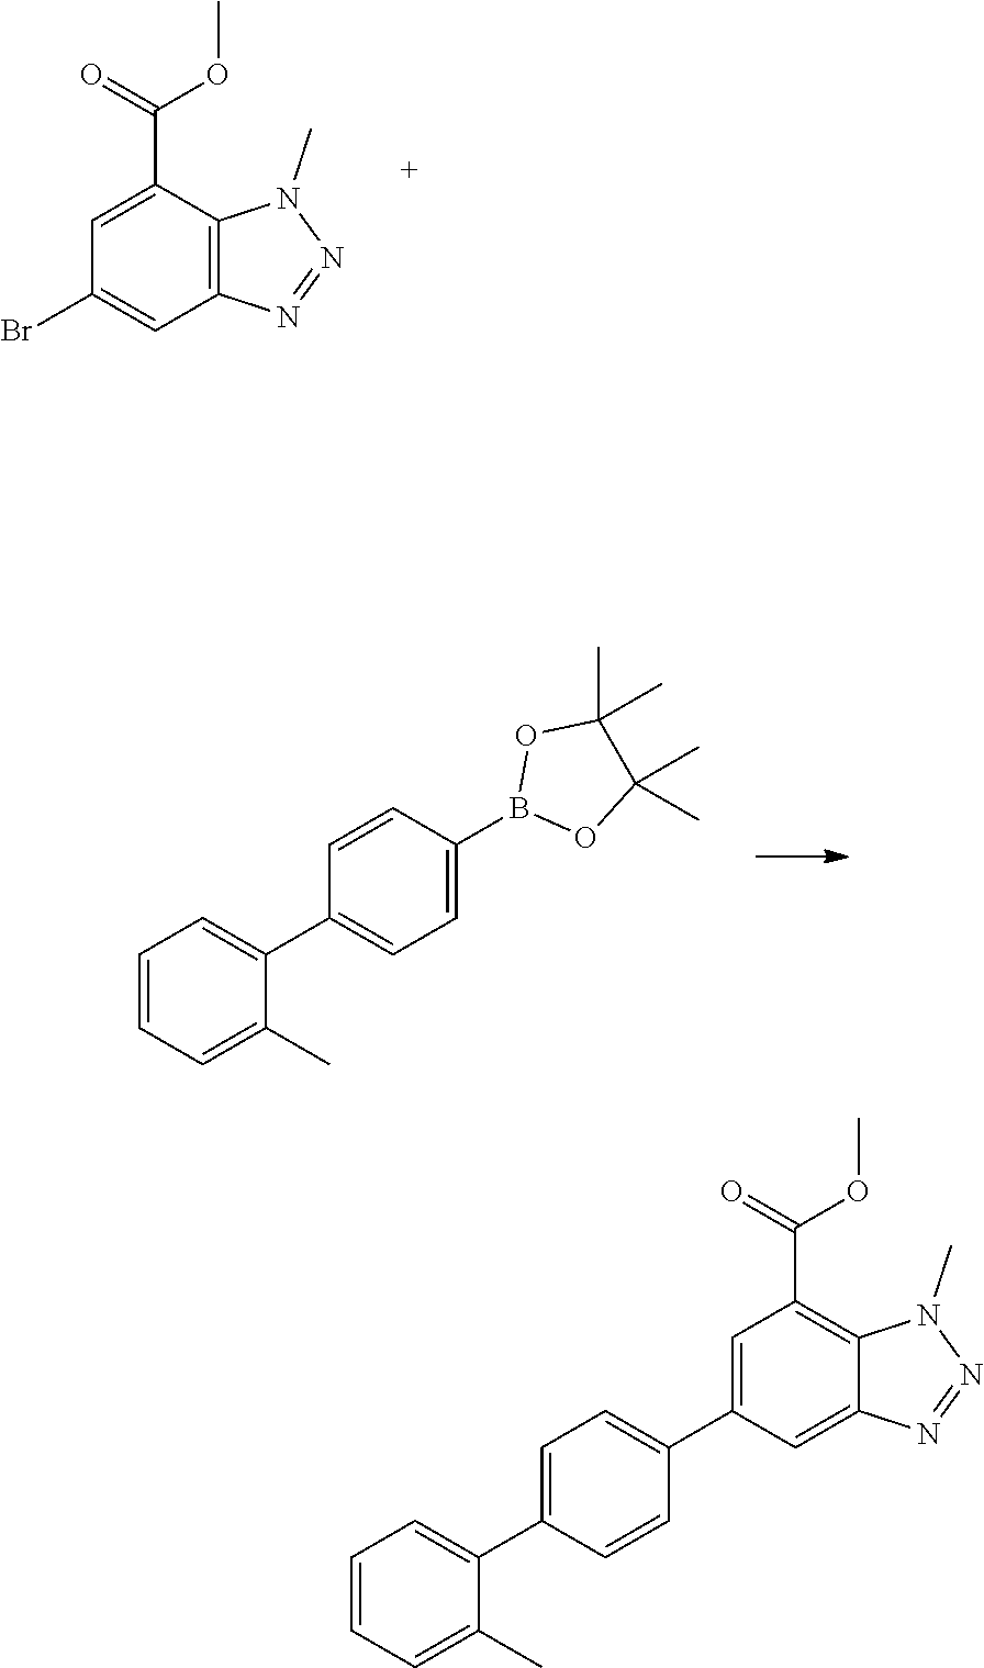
C1=C(C(=O)OC)C2=C(C=C1Br)N=NN2C.C1=CC=C(C)C(C2=CC=C(B3OC(C)(C)C(C)(C)O3)C=C2)=C1.C1=CC=C(C)C(C2=CC=C(C3=CC(C(=O)OC)=C4C(=C3)N=NN4C)C=C2)=C1
